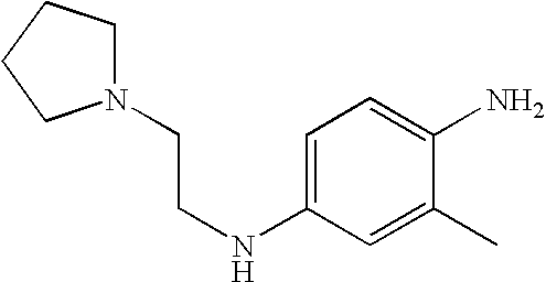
N1(CCNC2=CC=C(N)C(C)=C2)CCCC1
